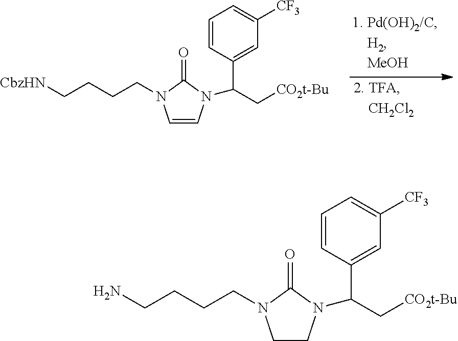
[CbzHN]CCCCN1C=CN(C(C2=CC([CF3])=CC=C2)C[CO2t-Bu])C1=O.NCCCCN1CCN(C(C2=CC([CF3])=CC=C2)C[CO2t-Bu])C1=O
